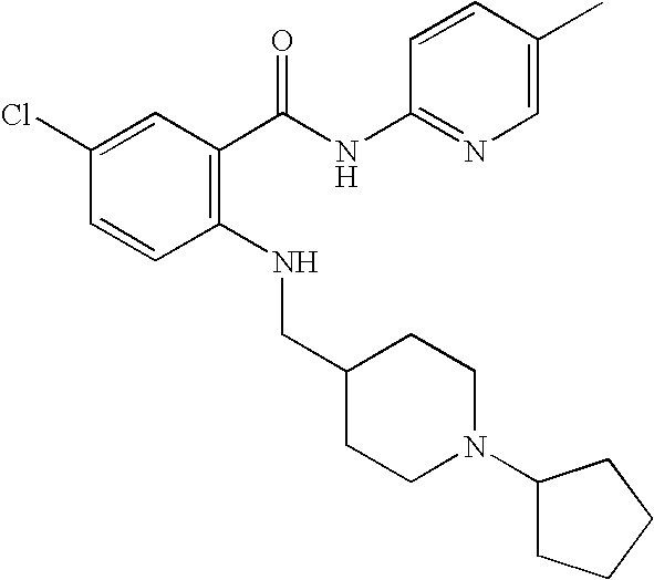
C1(Cl)=CC(C(NC2=NC=C(C)C=C2)=O)=C(NCC2CCN(C3CCCC3)CC2)C=C1
